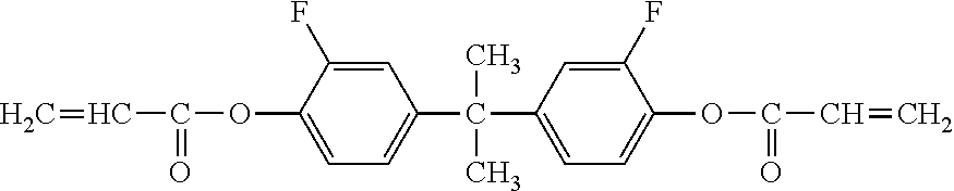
C1(C(C2=CC=C(OC(=O)C=C)C(F)=C2)(C)C)=CC=C(OC(C=C)=O)C(F)=C1
